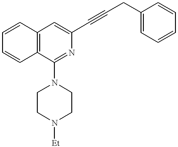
C1=CC=CC2=C1C=C(C#CCC1=CC=CC=C1)N=C2N1CCN([Et])CC1
